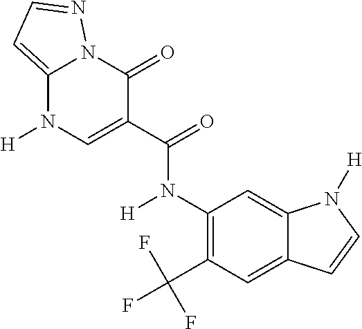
C12=CC=NN1C(=O)C(C(=O)N(C1=C(C(F)(F)F)C=C3C(=C1)N([H])C=C3)[H])=CN2[H]
